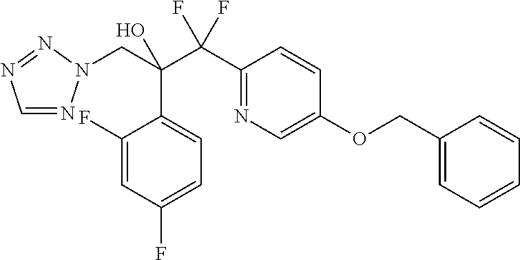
C1=NN(CC(C(C2=NC=C(OCC3=CC=CC=C3)C=C2)(F)F)(O)C2=CC=C(F)C=C2F)N=N1
